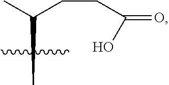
C(CC(O)=O)C(C)C
